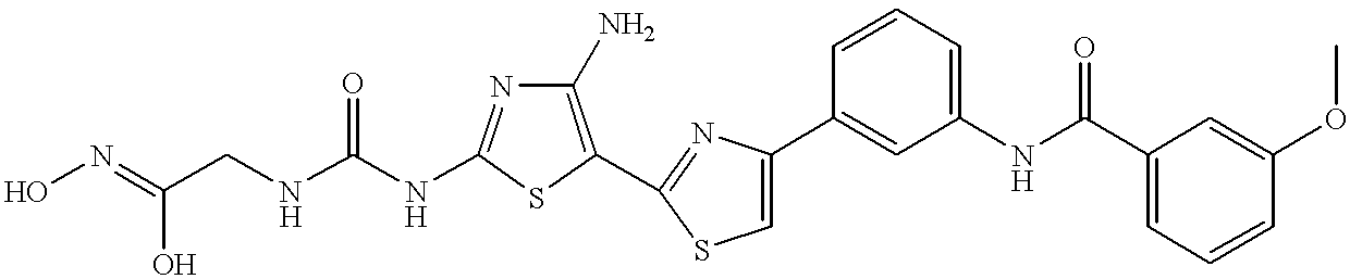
C(NC1=NC(N)=C(C2=NC(C3=CC(NC(C4=CC=CC(OC)=C4)=O)=CC=C3)=CS2)S1)(NCC(=NO)O)=O
